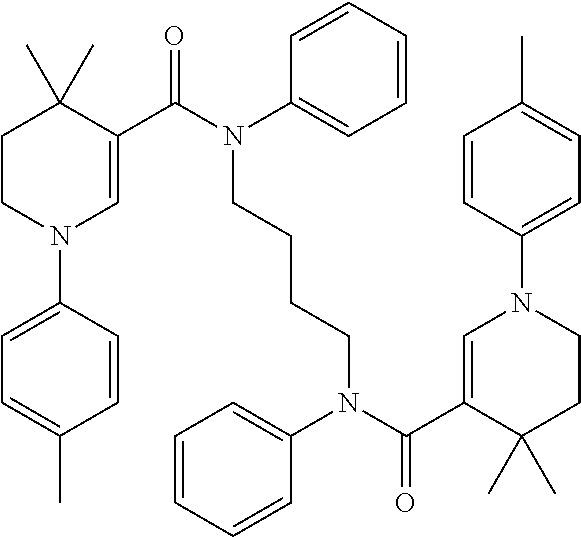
C1CN(C2=CC=C(C)C=C2)C=C(C(N(C2=CC=CC=C2)CCCCN(C(C2=CN(C3=CC=C(C)C=C3)CCC2(C)C)=O)C2=CC=CC=C2)=O)C1(C)C
